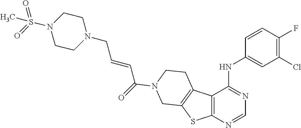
N1(CC=CC(=O)N2CCC3=C(SC4=C3C(NC3=CC(Cl)=C(F)C=C3)=NC=N4)C2)CCN(S(=O)(=O)C)CC1
